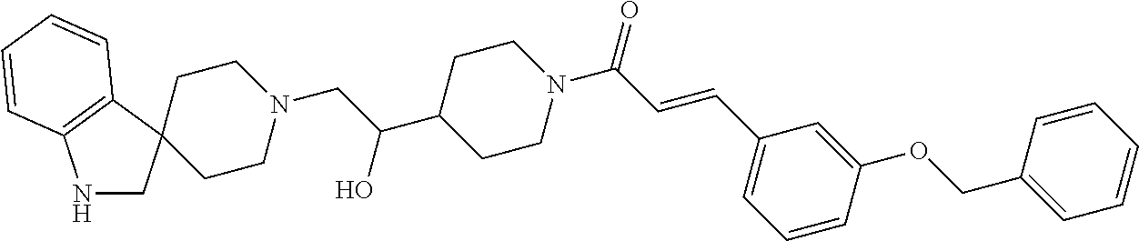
C1CN(CC(C2CCN(C(C=CC3=CC=CC(OCC4=CC=CC=C4)=C3)=O)CC2)O)CCC12CNC1=C2C=CC=C1
